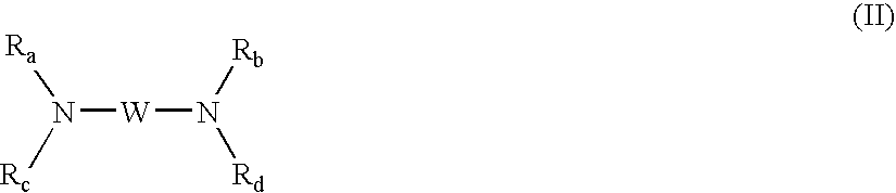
N([W]N([Rd])[Rb])([Rc])[Ra]
